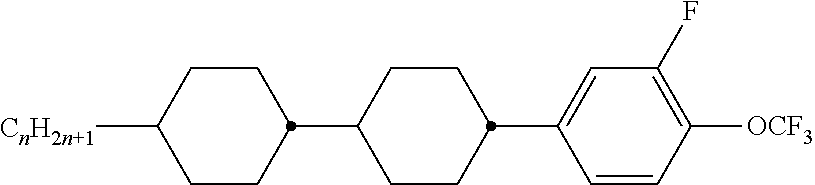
C1([CnH2n+1])CCC(C2CCC(C3=CC(F)=C([OCF3])C=C3)CC2)CC1
